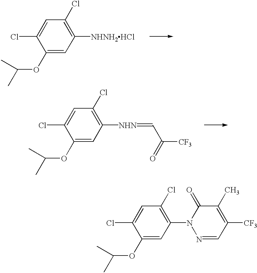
C1(OC(C)C)=CC([NHNH2HCl])=C(Cl)C=C1Cl.C1(OC(C)C)=CC([NHN]=CC([CF3])=O)=C(Cl)C=C1Cl.C1(OC(C)C)=CC(N2N=CC([CF3])=C(C)C2=O)=C(Cl)C=C1Cl
